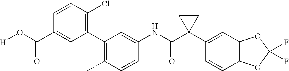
C1=CC(C)=C(C2=C(Cl)C=CC(C(O[H])=O)=C2)C=C1NC(C1(C2=CC3=C(C=C2)OC(F)(F)O3)CC1)=O
